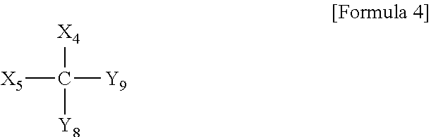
[X4]C([Y8])([Y9])[X5]
